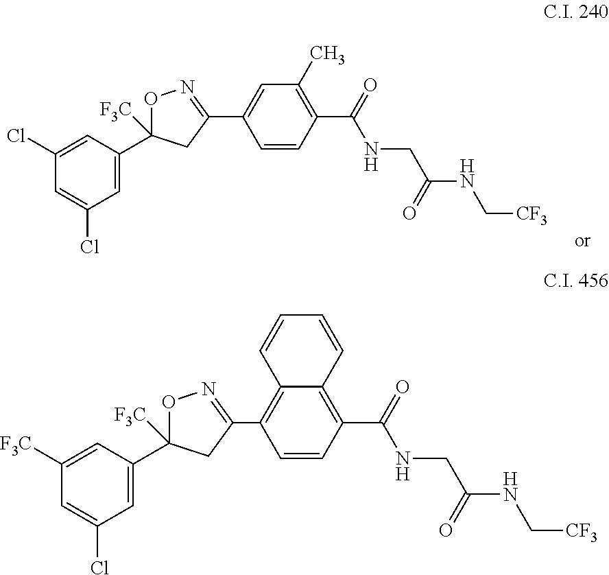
ClC1=CC(C2([F3C])ON=C(C3=CC(C)=C(C(NCC(NC[CF3])=O)=O)C=C3)C2)=CC(Cl)=C1.[F3C]C1=CC(C2([F3C])ON=C(C3=C4C(=C(C(NCC(NC[CF3])=O)=O)C=C3)C=CC=C4)C2)=CC(Cl)=C1
